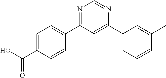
C1=C(C(O)=O)C=CC(C2=NC=NC(C3=CC=CC(C)=C3)=C2)=C1
